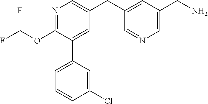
C1(OC(F)F)=NC=C(CC2=CC(CN)=CN=C2)C=C1C1=CC=CC(Cl)=C1
